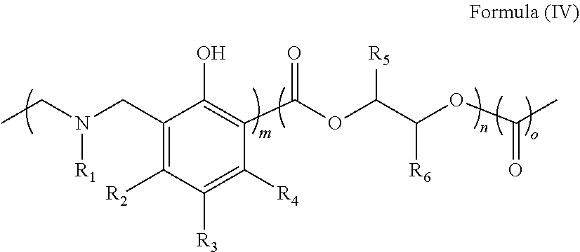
C1(CN([R1])CC)=C([R2])C([R3])=C([R4])C(C(OC(C([R6])OC(=O)C)[R5])=O)=C1O
